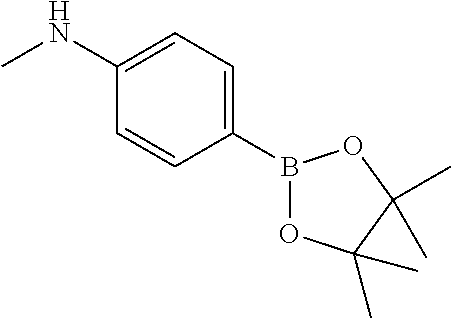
CNC1=CC=C(B2OC(C)(C)C(C)(C)O2)C=C1
